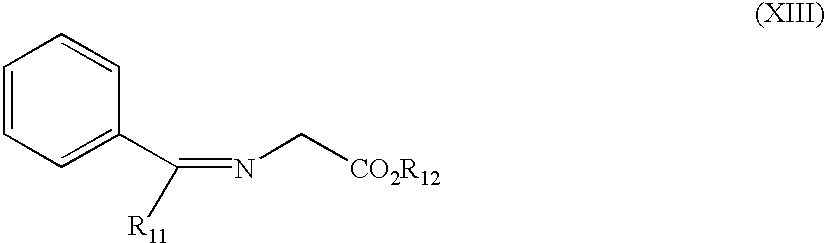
C1=CC=C(C(=NC[CO2R12])[R11])C=C1
